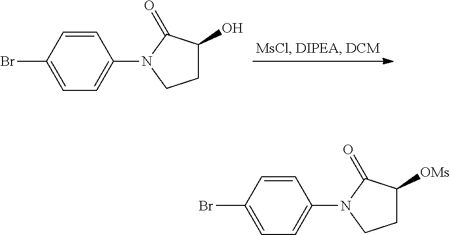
C1C(O)C(=O)N(C2=CC=C(Br)C=C2)C1.C1C([OMs])C(=O)N(C2=CC=C(Br)C=C2)C1
